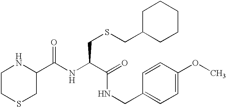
N(C(C(NCC1=CC=C(OC)C=C1)=O)CSCC1CCCCC1)C(C1CSCCN1)=O
